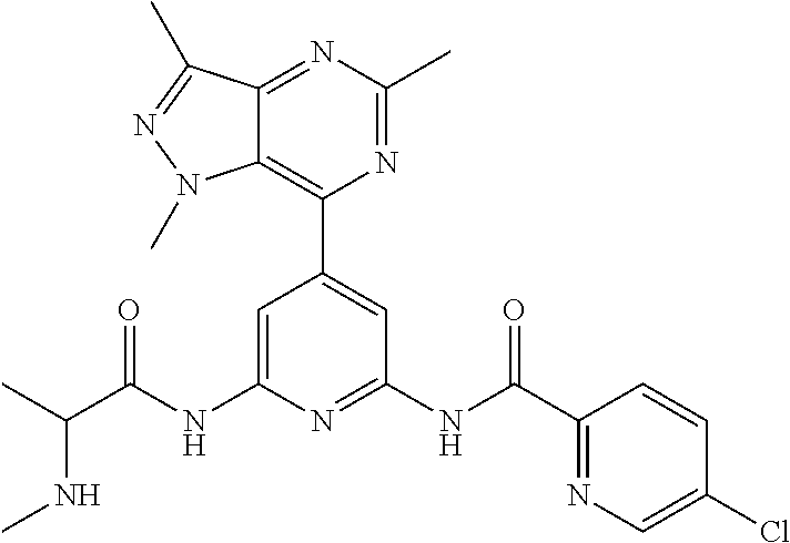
C1=C(NC(C(C)NC)=O)N=C(NC(C2=NC=C(Cl)C=C2)=O)C=C1C1=C2C(=NC(C)=N1)C(C)=NN2C
